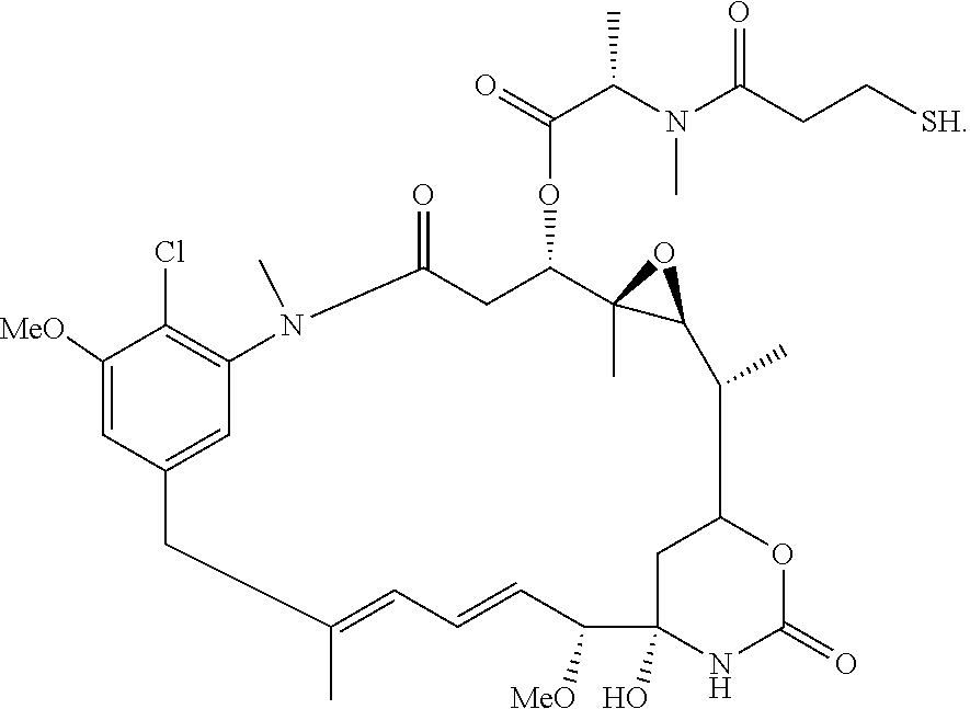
C1([MeO])=CC2=CC(=C1Cl)N(C)C(=O)CC(OC(C(N(C(CC[SH])=O)C)C)=O)C1(C)C(C(C)C3OC(=O)NC(O)(C([MeO])C=CC=C(C)C2)C3)O1
